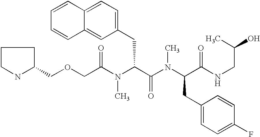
C(C(N(C(C(N(C(CC1=CC=C(F)C=C1)C(NCC(O)C)=O)C)=O)CC1=CC=C2C(=C1)C=CC=C2)C)=O)OCC1CCCN1
